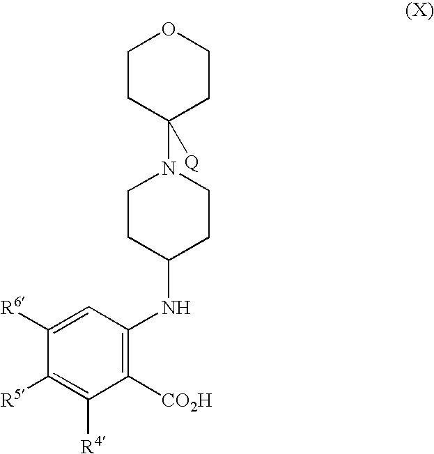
C1CC(N2CCC(NC3=C([CO2H])C([R4])=C([R5])C([R6])=C3)CC2)([Q])CCO1
